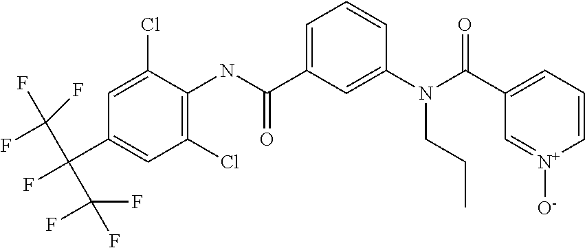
C1=C(Cl)C(NC(C2=CC=CC(N(C(C3=CC=C[N+]([O-])=C3)=O)CCC)=C2)=O)=C(Cl)C=C1C(F)(C(F)(F)F)C(F)(F)F
